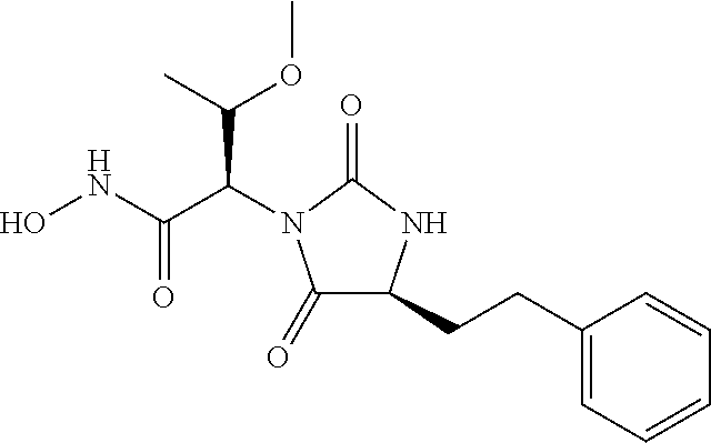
ONC(C(C(C)OC)N1C(=O)C(CCC2=CC=CC=C2)NC1=O)=O
